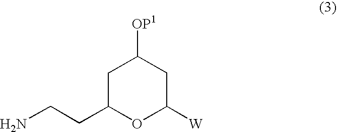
C1([W])CC([OP1])CC(CCN)O1
